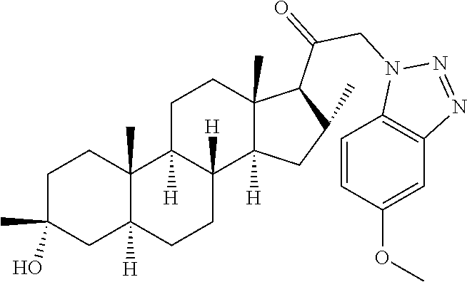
C1C(C)(O)CC2([H])C(C)(C1)C1([H])C([H])(CC2)C2([H])C(C)(CC1)C(C(CN1C3=C(N=N1)C=C(OC)C=C3)=O)C(C)C2
